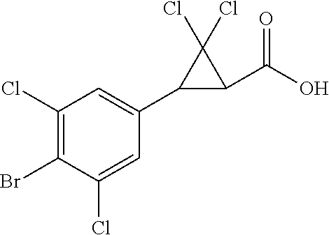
C1(C2=CC(Cl)=C(Br)C(Cl)=C2)C(C(O)=O)C1(Cl)Cl
